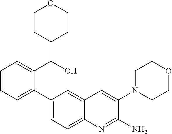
C1=CC=C(C2=CC=C3C(=C2)C=C(N2CCOCC2)C(N)=N3)C(C(O)C2CCOCC2)=C1
